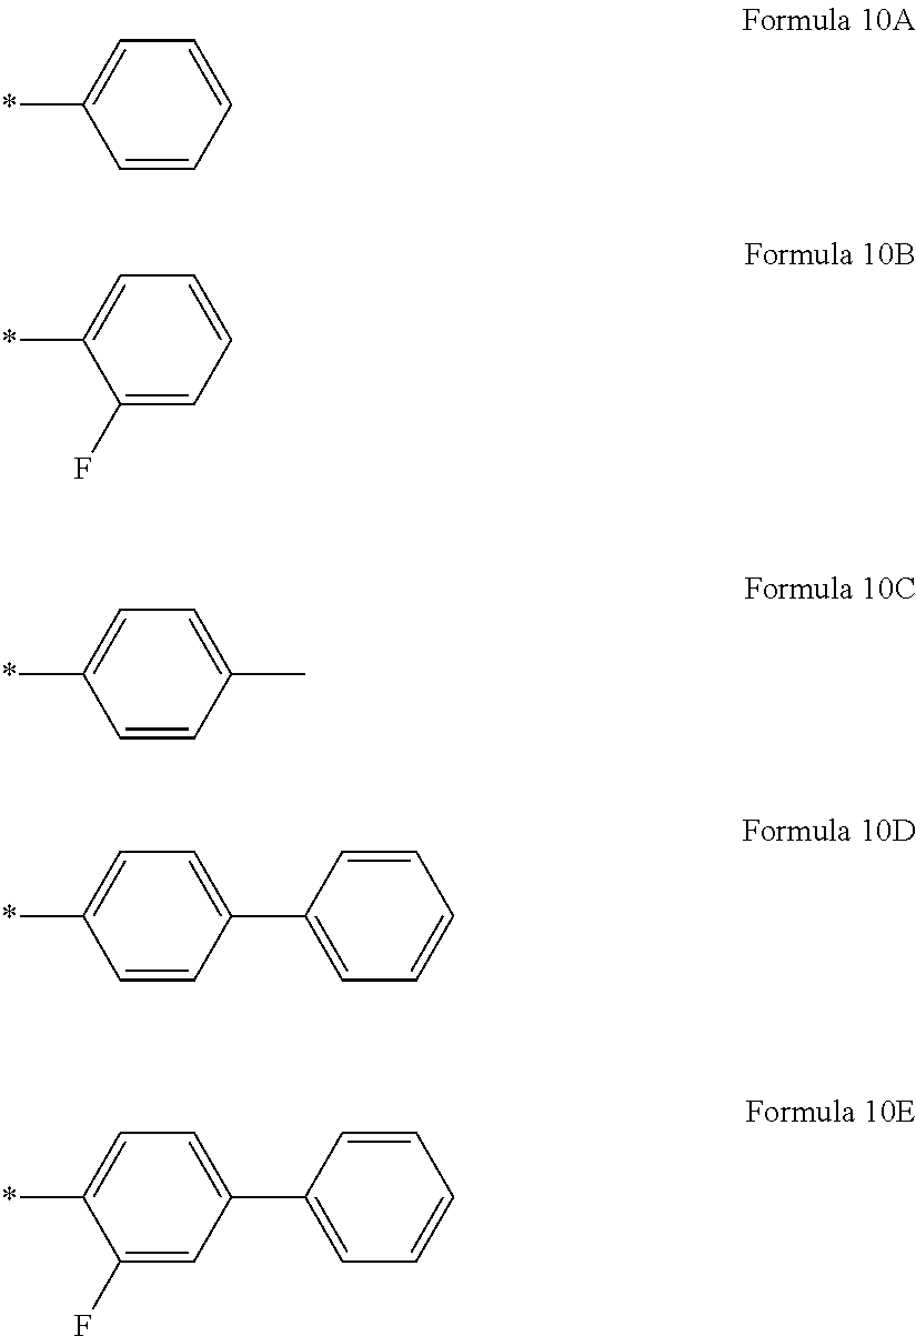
C1=CC=CC=C1*.C1(F)=CC=CC=C1*.C1=CC(C)=CC=C1*.C1=CC(C2=CC=CC=C2)=CC=C1*.C1(F)=CC(C2=CC=CC=C2)=CC=C1*
